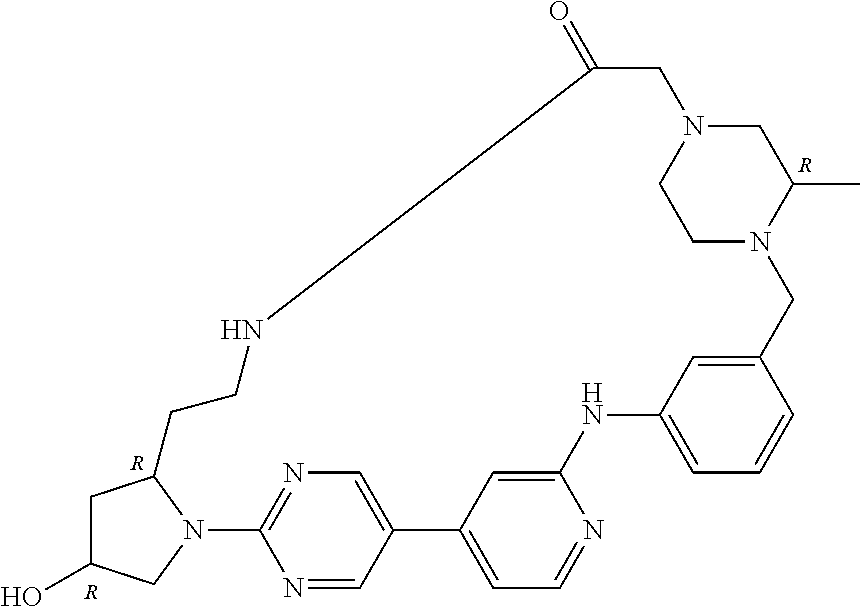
C1N2CCN(C1C)CC1=CC(=CC=C1)NC1=CC(=CC=N1)C1=CN=C(N=C1)N1CC(O)CC1CCNC(=O)C2.[R].[R].[R]
